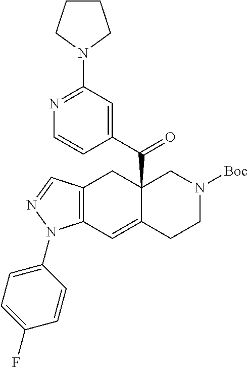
C12=C(C=C3C(C(C4=CC(N5CCCC5)=NC=C4)=O)(C1)CN([Boc])CC3)N(C1=CC=C(F)C=C1)N=C2
